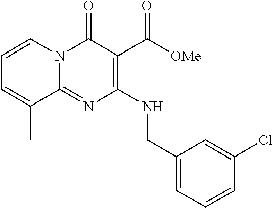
C1=CN2C(=NC(NCC3=CC=CC(Cl)=C3)=C(C([OMe])=O)C2=O)C(C)=C1
